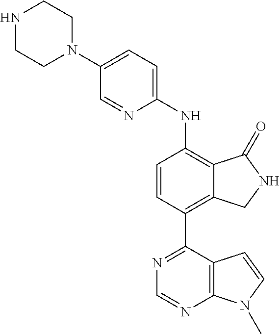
C1(N2CCNCC2)=CC=C(NC2=C3C(=C(C4=NC=NC5=C4C=CN5C)C=C2)CNC3=O)N=C1
